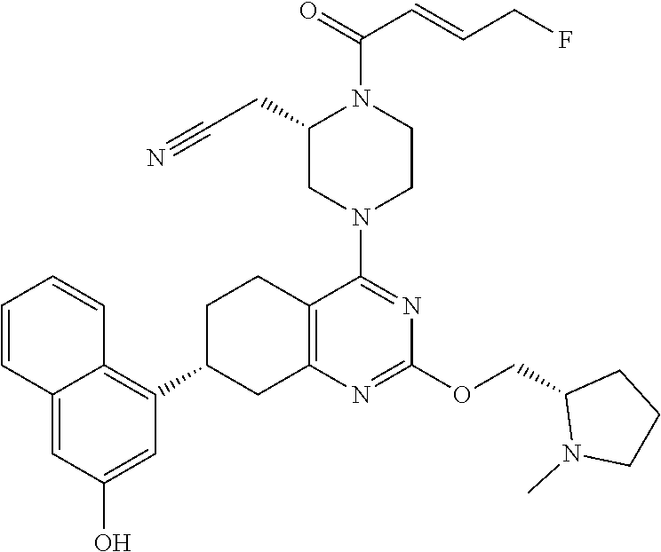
C1=C(O)C=C2C(=C1C1CC3=C(CC1)C(N1CCN(C(=O)C=CCF)C(CC#N)C1)=NC(OCC1N(C)CCC1)=N3)C=CC=C2
